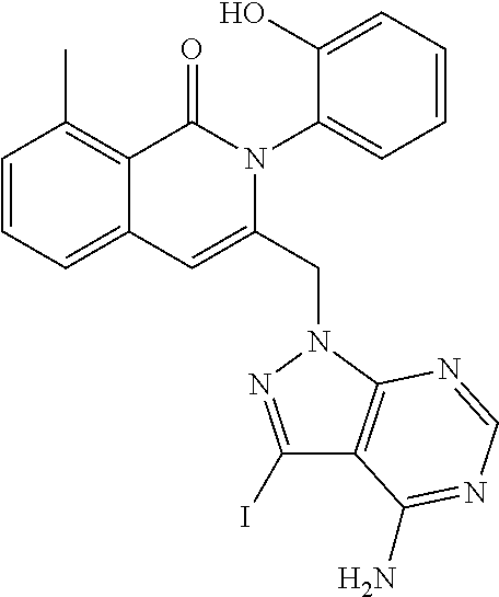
C1=CC=C2C(=C1C)C(=O)N(C1=CC=CC=C1O)C(CN1C3=C(C(I)=N1)C(N)=NC=N3)=C2
